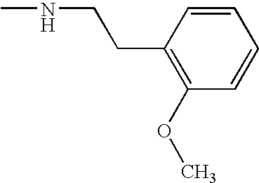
N(CCC1=C(OC)C=CC=C1)C
